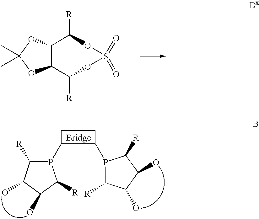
P1(C2C(P3C([R])C(O)C(O)C3[R])CC2)C([R])C(O)C(O)C1[R].C12C(C([R])OS(=O)(=O)OC1[R])OC(C)(C)O2
